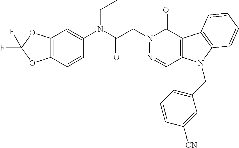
C12=C(OC(F)(F)O1)C=C(N(C(CN1N=CC3=C(C1=O)C1=C(N3CC3=CC=CC([CN])=C3)C=CC=C1)=O)CC)C=C2
